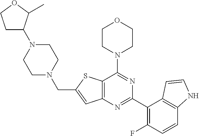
C12=C(N=C(C3=C(F)C=CC4=C3C=CN4)N=C1N1CCOCC1)C=C(CN1CCN(C3CCOC3C)CC1)S2
